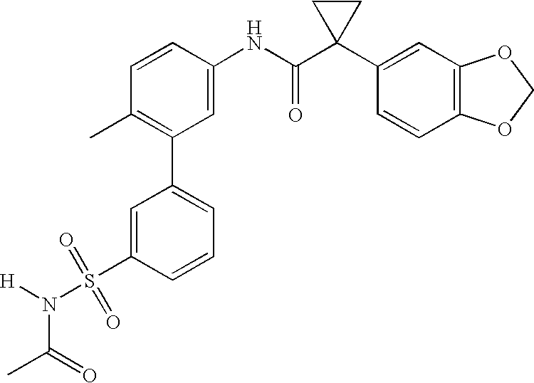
C1(NC(C2(C3=CC4=C(C=C3)OCO4)CC2)=O)=CC(C2=CC=CC(S(N(C(C)=O)[H])(=O)=O)=C2)=C(C)C=C1
